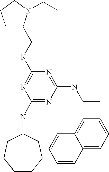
C(NC1=NC(NC2CCCCCC2)=NC(NC(C)C2=C3C(=CC=C2)C=CC=C3)=N1)C1CCCN1CC
